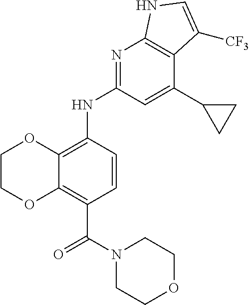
C(C1=C2C(=C(NC3=NC4=C(C(C5CC5)=C3)C([CF3])=CN4)C=C1)OCCO2)(=O)N1CCOCC1
